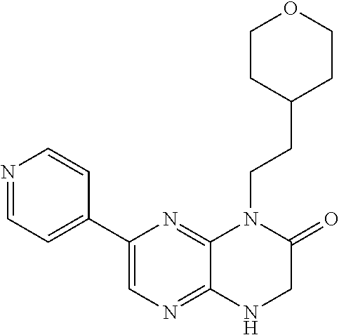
C1(C2=CN=C3C(=N2)N(CCC2CCOCC2)C(=O)CN3)=CC=NC=C1
